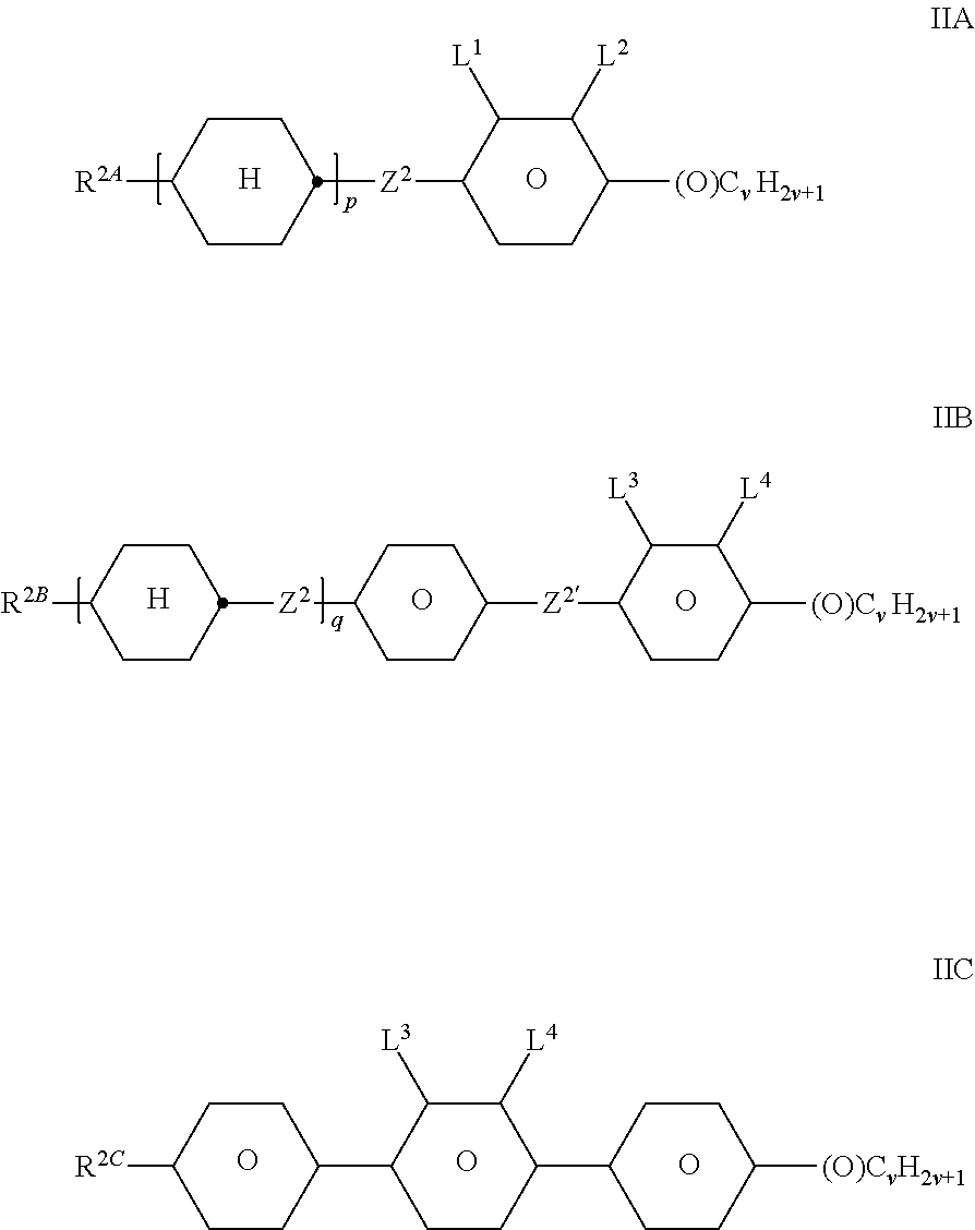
C1CC([R2A])CCC1[Z2]C1CCC([(O)Cv H2v+1])C([L2])C1[L1].[H].O.C1CC([R2B])CCC1[Z2]C1CCC([Z2]C2CCC([(O)Cv H2v+1])C([L4])C2[L3])CC1.[H].O.O.C1([R2C])CCC(C2CCC(C3CCC([(O)CvH2v+1])CC3)C([L4])C2[L3])CC1.O.O.O
